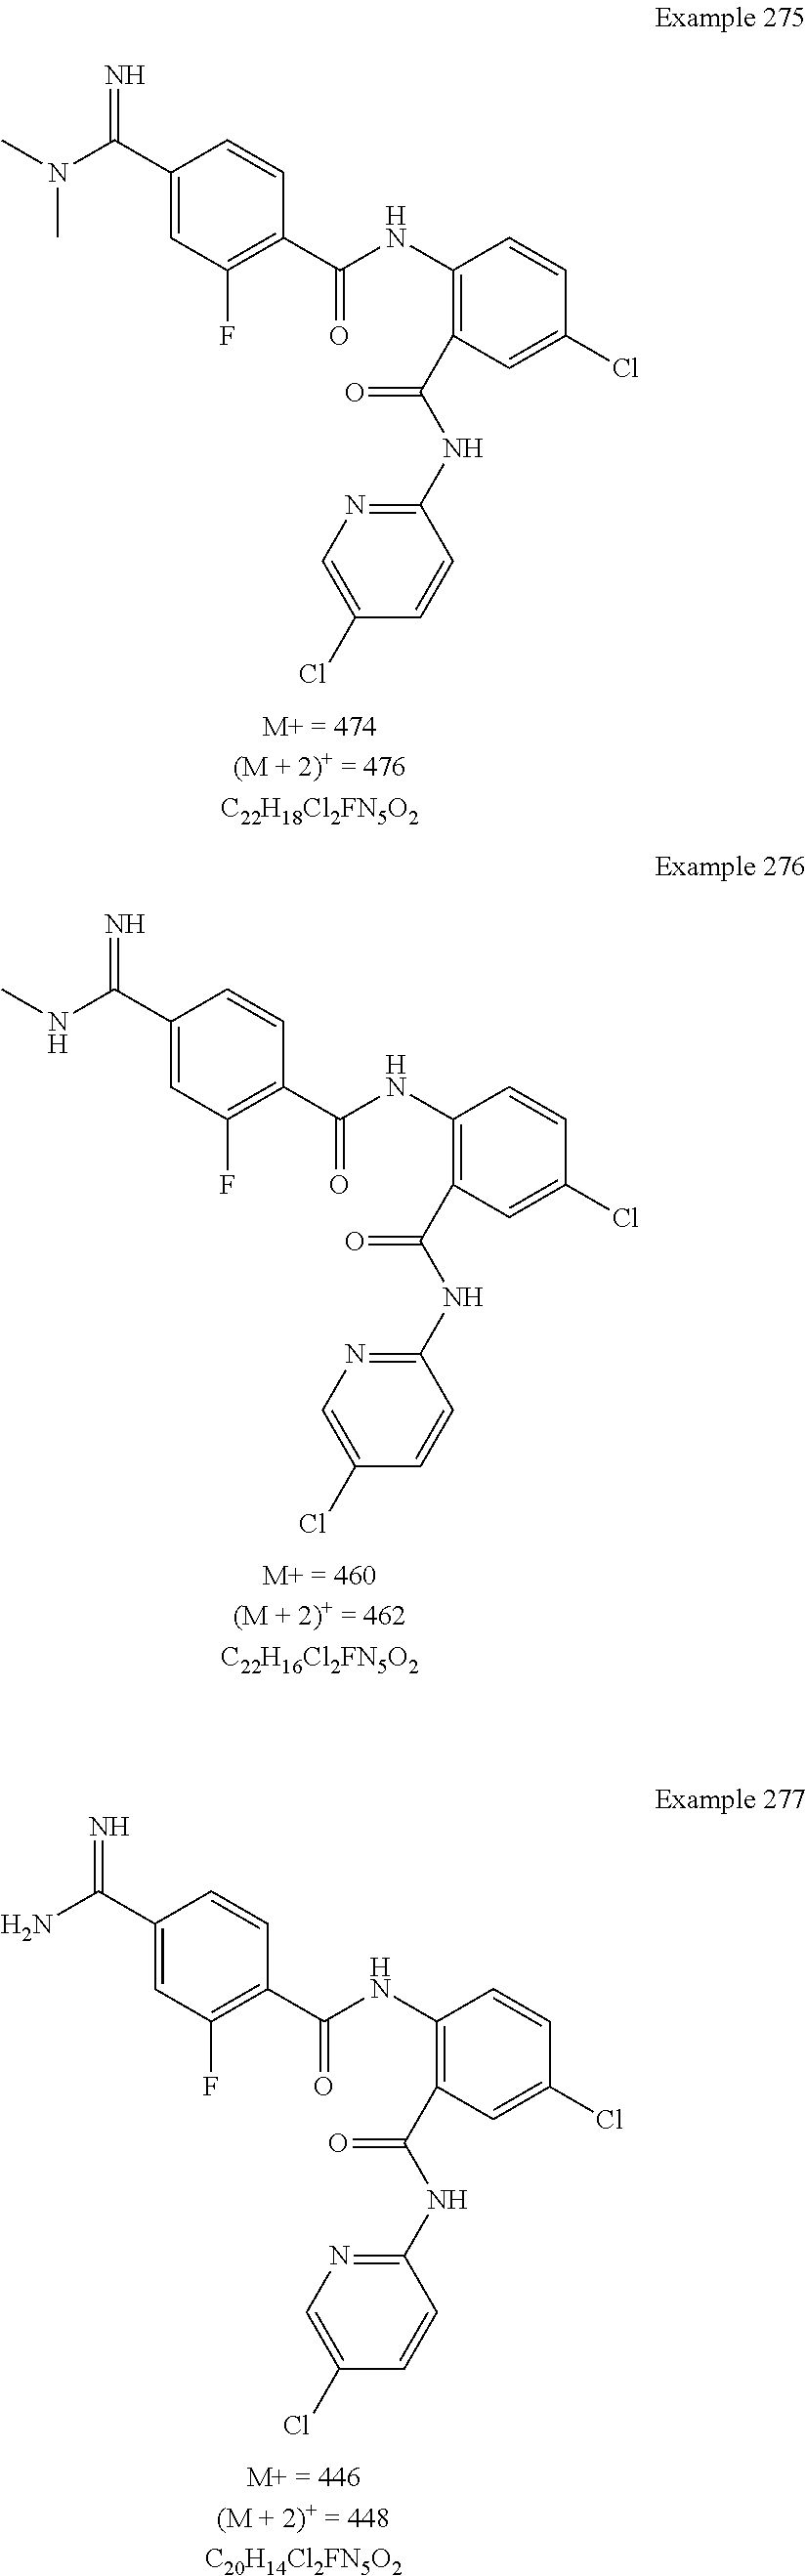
C1(C(=N)N(C)C)=CC(F)=C(C(NC2=C(C(NC3=NC=C(Cl)C=C3)=O)C=C(Cl)C=C2)=O)C=C1.C1(C(=N)NC)=CC(F)=C(C(NC2=C(C(NC3=NC=C(Cl)C=C3)=O)C=C(Cl)C=C2)=O)C=C1.C1(C(=N)N)=CC(F)=C(C(NC2=C(C(NC3=NC=C(Cl)C=C3)=O)C=C(Cl)C=C2)=O)C=C1
